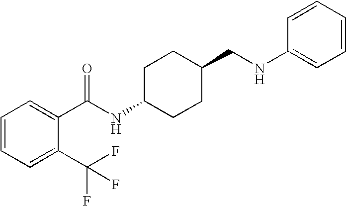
C1=CC=C(C(F)(F)F)C(C(NC2CCC(CNC3=CC=CC=C3)CC2)=O)=C1
